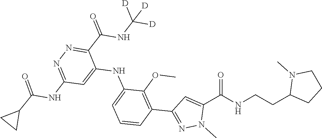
C1(CCNC(C2=CC(C3=C(OC)C(NC4=CC(NC(=O)C5CC5)=NN=C4C(NC([D])([D])[D])=O)=CC=C3)=NN2C)=O)CCCN1C
